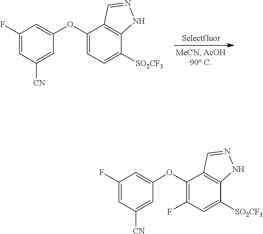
C1(OC2=CC(F)=CC([CN])=C2)=CC=C([SO2CF3])C2=C1C=NN2.C1(OC2=CC(F)=CC([CN])=C2)=C(F)C=C([SO2CF3])C2=C1C=NN2
